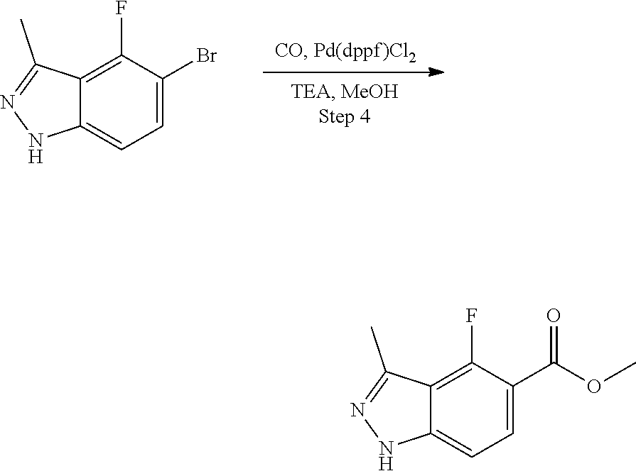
N1N=C(C)C2=C(F)C(Br)=CC=C12.N1=C(C)C2=C(F)C(C(=O)OC)=CC=C2N1
